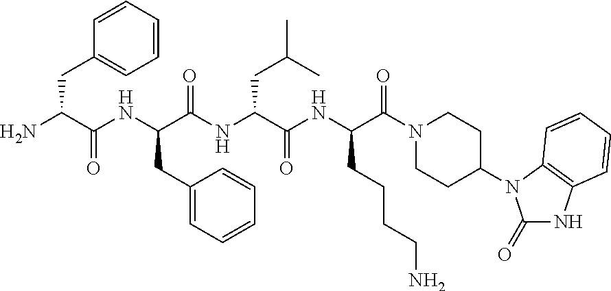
NC(C(NC(C(NC(C(NC(C(N1CCC(N2C(=O)NC3=C2C=CC=C3)CC1)=O)CCCCN)=O)CC(C)C)=O)CC1=CC=CC=C1)=O)CC1=CC=CC=C1
